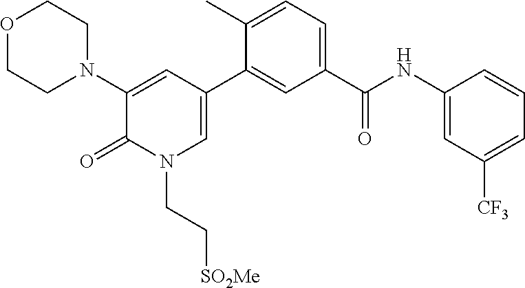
O1CCN(C2=CC(C3=CC(C(NC4=CC([CF3])=CC=C4)=O)=CC=C3C)=CN(CC[SO2Me])C2=O)CC1
